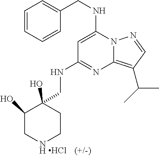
C(NC1=NC2=C(C(C)C)C=NN2C(NCC2=CC=CC=C2)=C1)C1(O)C(O)CNCC1.Cl
